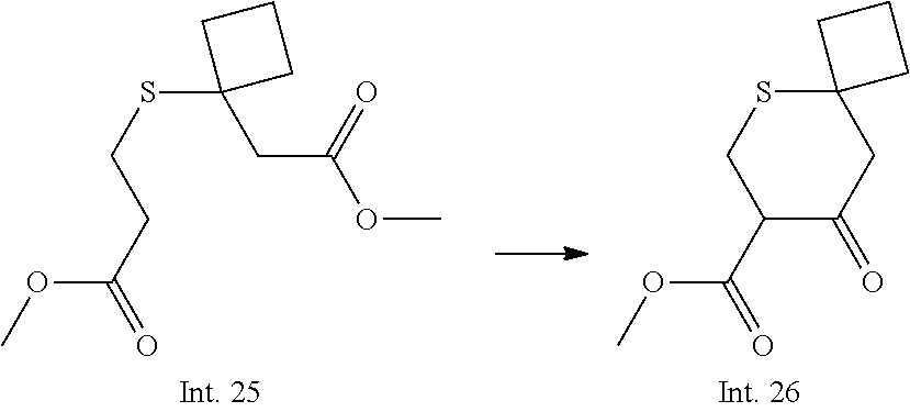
C1(SCCC(=O)OC)(CC(OC)=O)CCC1.C12(SCC(C(=O)OC)C(=O)C1)CCC2
